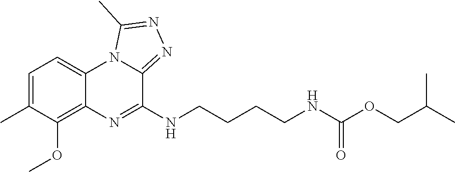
C1=C(C)C(OC)=C2C(=C1)N1C(=NN=C1C)C(NCCCCNC(OCC(C)C)=O)=N2
